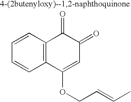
C1=CC2=C(C=C1)C(OCC=CC)=CC(=O)C2=O
